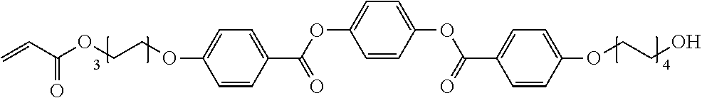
C1=CC(OC(=O)C2=CC=C(OCCO)C=C2)=CC=C1OC(=O)C1=CC=C(OCCOC(C=C)=O)C=C1
